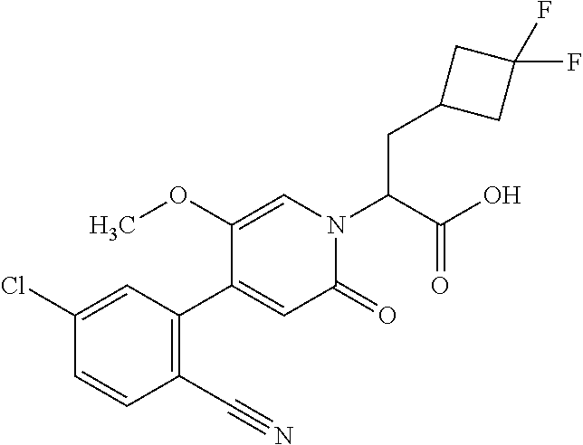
C(C(N1C=C(OC)C(C2=C(C#N)C=CC(Cl)=C2)=CC1=O)C(O)=O)C1CC(F)(F)C1
